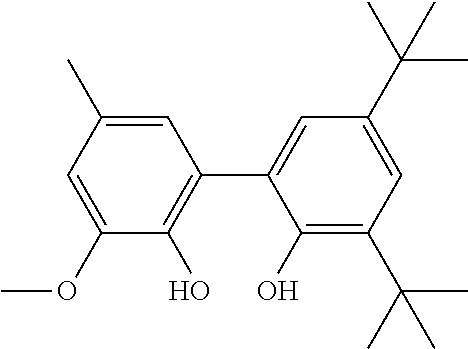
C1=C(C)C=C(OC)C(O)=C1C1=CC(C(C)(C)C)=CC(C(C)(C)C)=C1O
